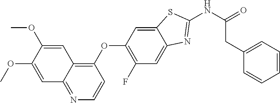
C1=C(OC)C(OC)=CC2=C(OC3=C(F)C=C4C(=C3)SC(NC(CC3=CC=CC=C3)=O)=N4)C=CN=C12
